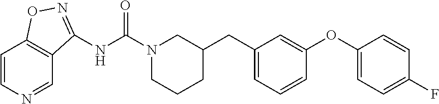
N(C(N1CCCC(CC2=CC=CC(OC3=CC=C(F)C=C3)=C2)C1)=O)C1=NOC2=C1C=NC=C2
